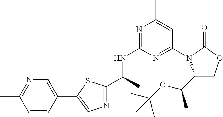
C(C)(NC1=NC(C)=CC(N2C(C(OC(C)(C)C)C)COC2=O)=N1)C1=NC=C(C2=CN=C(C)C=C2)S1
